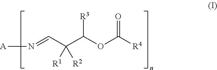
N(=CC(C(OC([R4])=O)[R3])([R1])[R2])[A]
